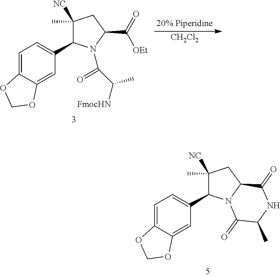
C1(C)([NC])C(C2=CC=C3C(=C2)OCO3)N2C(C1)C(=O)NC(C)C2=O.C1(C)([NC])C(C2=CC=C3C(=C2)OCO3)N(C(C([FmocHN])C)=O)C(C([OEt])=O)C1.[CH2Cl2]
